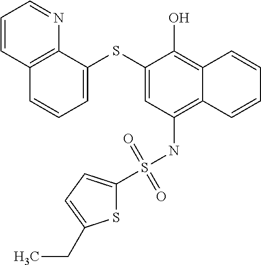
C12=C(NS(=O)(=O)C3=CC=C(CC)S3)C=C(SC3=CC=CC4=C3N=CC=C4)C(O)=C1C=CC=C2
